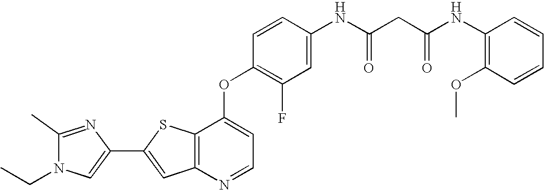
C12=C(SC(C3=CN(CC)C(C)=N3)=C1)C(OC1=C(F)C=C(NC(CC(NC3=C(OC)C=CC=C3)=O)=O)C=C1)=CC=N2
